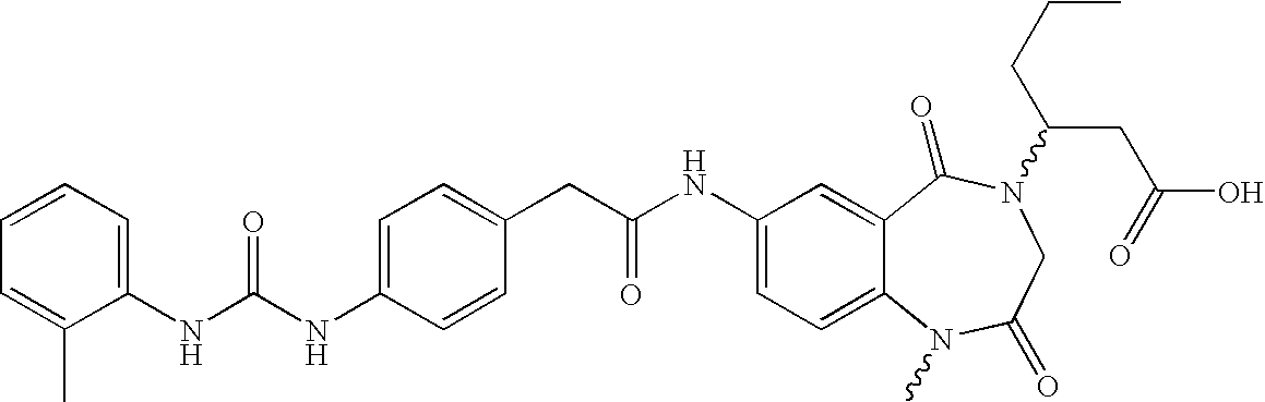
C1(NC(NC2=CC=C(CC(NC3=CC=C4C(=C3)C(=O)N(C(CC(O)=O)CCC)CC(=O)N4C)=O)C=C2)=O)=CC=CC=C1C
